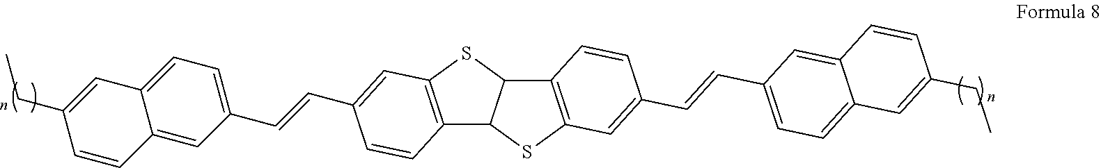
C1(C=CC2=CC3=C(C4C(S3)C3=C(S4)C=C(C=CC4=CC=C5C(=C4)C=CC(CC)=C5)C=C3)C=C2)=CC=C2C(=C1)C=CC(CC)=C2
